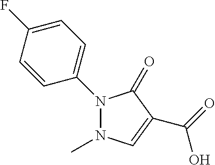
N1(C2=CC=C(F)C=C2)N(C)C=C(C(=O)O)C1=O
